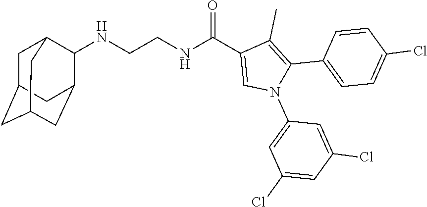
N(CCNC(C1=CN(C2=CC(Cl)=CC(Cl)=C2)C(C2=CC=C(Cl)C=C2)=C1C)=O)C1C2CC3CC(CC1C3)C2
